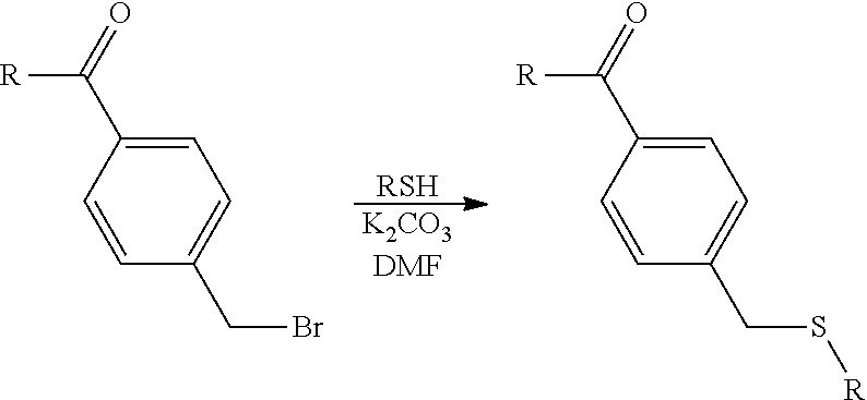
[RSH].[K2CO3DMF].C1=CC(C(=O)[R])=CC=C1CBr.C1=CC(C(=O)[R])=CC=C1CS[R]
